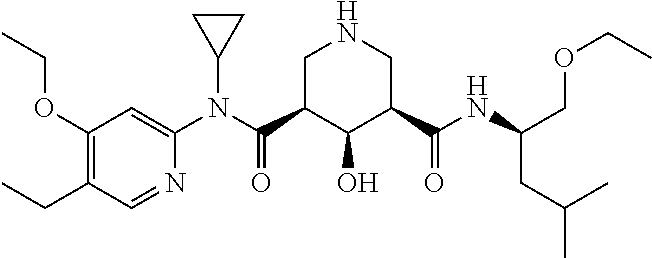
C1(OCC)=C(CC)C=NC(N(C(C2C(O)C(C(NC(COCC)CC(C)C)=O)CNC2)=O)C2CC2)=C1
